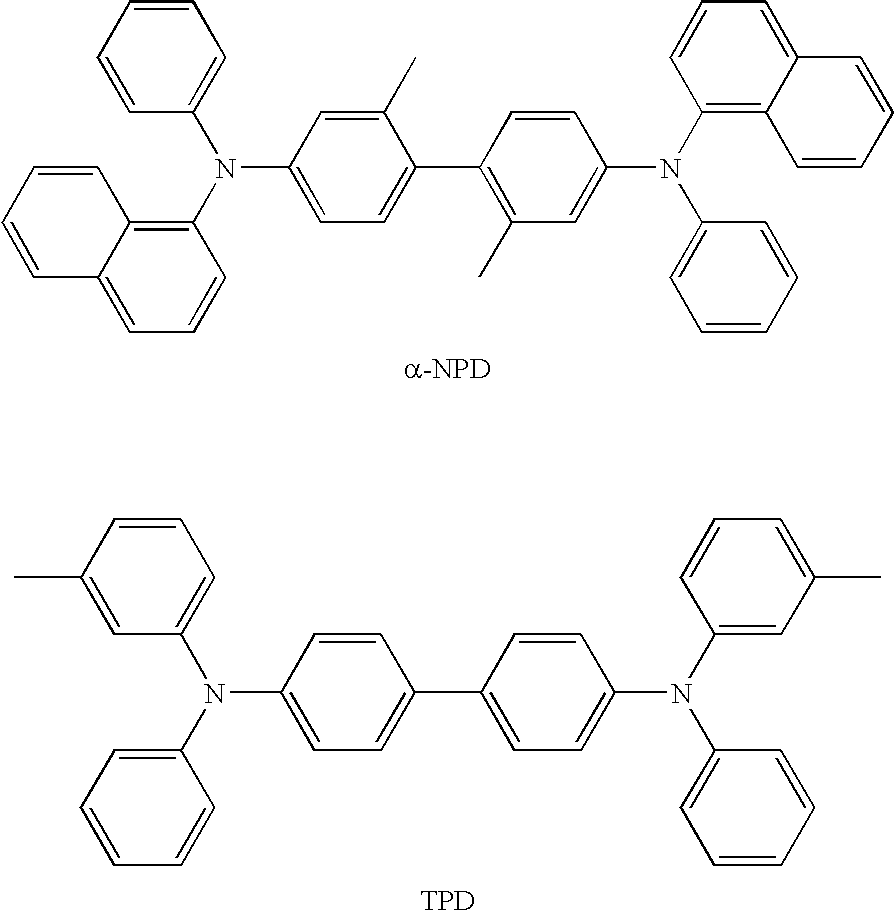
C1(N(C2=CC=CC=C2)C2=CC=C(C3=C(C)C=C(N(C4=C5C(=CC=C4)C=CC=C5)C4=CC=CC=C4)C=C3)C(C)=C2)=C2C(=CC=C1)C=CC=C2.[a-NPD].C1(N(C2=CC=CC(C)=C2)C2=CC=C(C3=CC=C(N(C4=CC(C)=CC=C4)C4=CC=CC=C4)C=C3)C=C2)=CC=CC=C1.[TPD]
